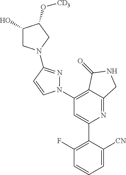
C1(N2N=C(N3CC(O)C(O[CD3])C3)C=C2)=C2C(=NC(C3=C(F)C=CC=C3[CN])=C1)CNC2=O
